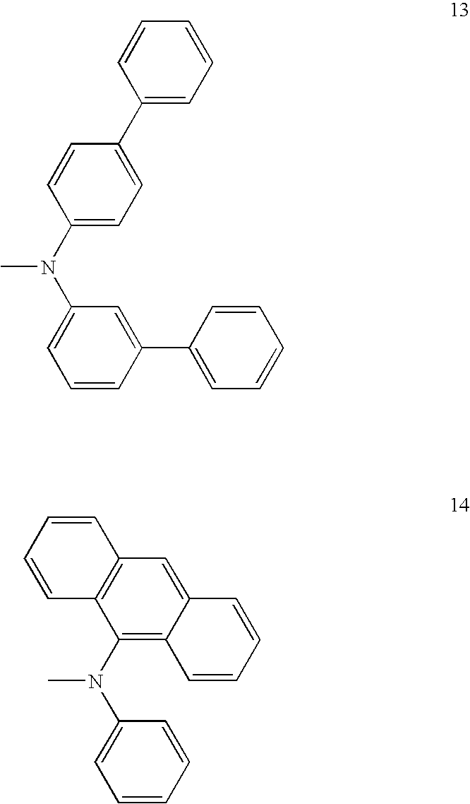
C1=CC=C(C2=CC=C(N(C3=CC=CC(C4=CC=CC=C4)=C3)C)C=C2)C=C1.C1=CC=CC2=C1C=C1C(=C2N(C2=CC=CC=C2)C)C=CC=C1
